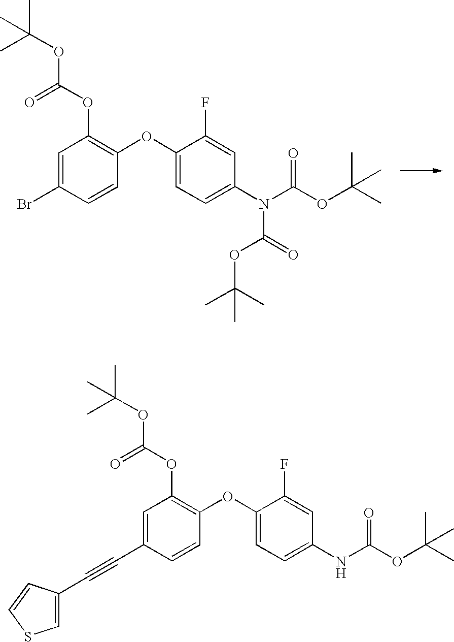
C1=C(Br)C=CC(OC2=CC=C(N(C(OC(C)(C)C)=O)C(=O)OC(C)(C)C)C=C2F)=C1OC(OC(C)(C)C)=O.C1=C(C#CC2=CSC=C2)C=CC(OC2=CC=C(NC(OC(C)(C)C)=O)C=C2F)=C1OC(OC(C)(C)C)=O
